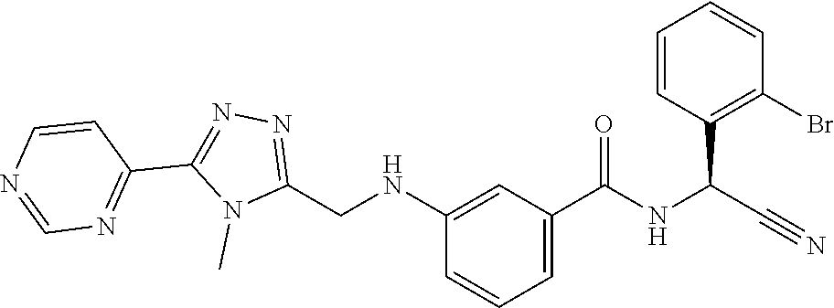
N1(C)C(CNC2=CC(C(=O)NC(C#N)C3=C(Br)C=CC=C3)=CC=C2)=NN=C1C1=NC=NC=C1
